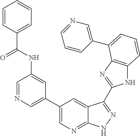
C1(C2=CN=C3C(=C2)C(C2=NC4=C(N2)C=CC=C4C2=CN=CC=C2)=NN3)=CN=CC(NC(C2=CC=CC=C2)=O)=C1
